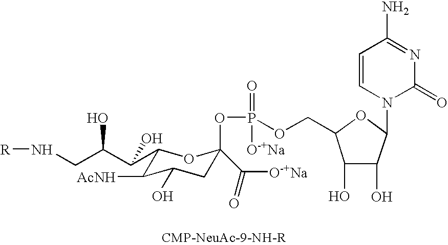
C1(C(C(CN[R])O)O)C([AcNH])C(O)CC(C([O-+Na])=O)(OP(=O)(OCC2C(O)C(O)C(N3C(=O)N=C(N)C=C3)O2)[O-+Na])O1
